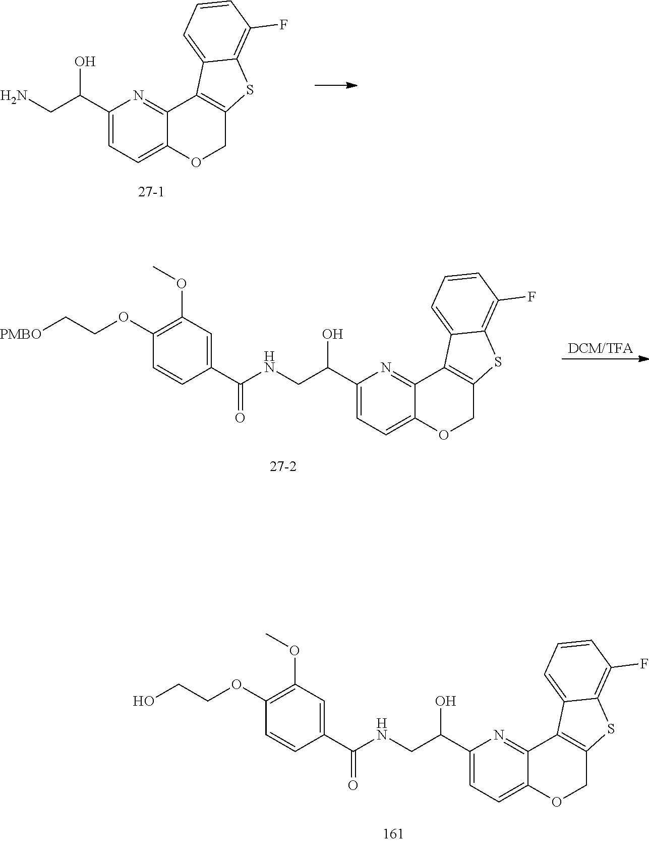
C1(OCCO)=C(OC)C=C(C(=O)NCC(C2=CC=C3C(=N2)C2=C(CO3)SC3=C(F)C=CC=C23)O)C=C1.C1(C(CN)O)=CC=C2C(=N1)C1=C(CO2)SC2=C(F)C=CC=C12.[DCM/TFA].C1(OCC[PMBO])=C(OC)C=C(C(=O)NCC(C2=CC=C3C(=N2)C2=C(CO3)SC3=C(F)C=CC=C23)O)C=C1
